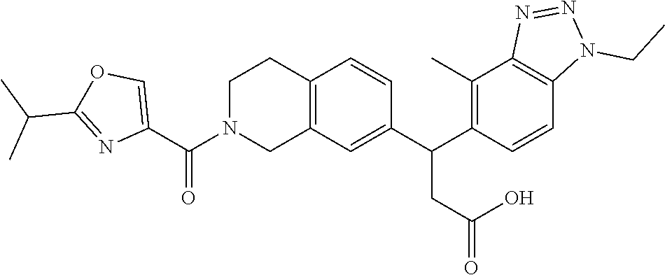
C12=C(C=C(C(C3=C(C)C4=C(C=C3)N(CC)N=N4)CC(=O)O)C=C1)CN(C(C1=COC(C(C)C)=N1)=O)CC2
